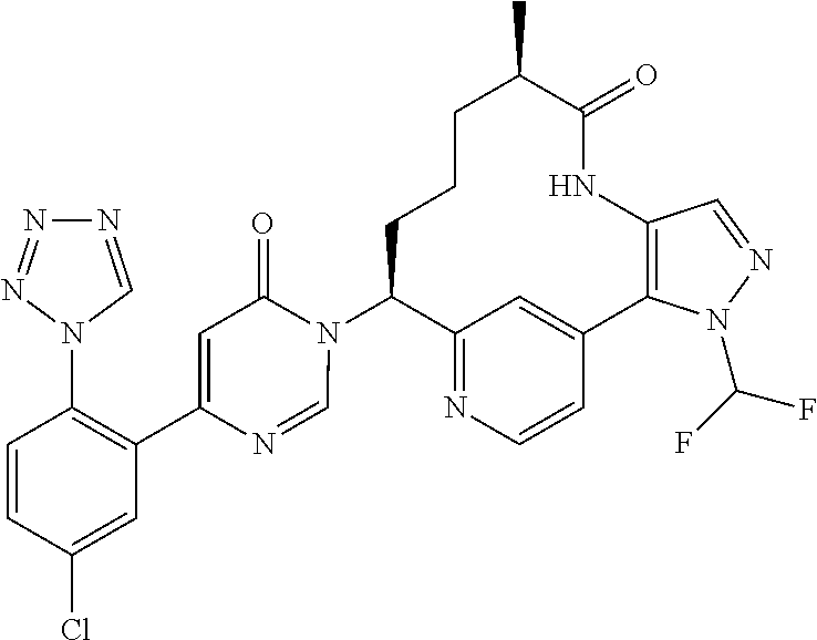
C12=NC=CC(=C1)C1=C(NC(=O)C(C)CCCC2N2C(=O)C=C(C3=C(N4C=NN=N4)C=CC(Cl)=C3)N=C2)C=NN1C(F)F
